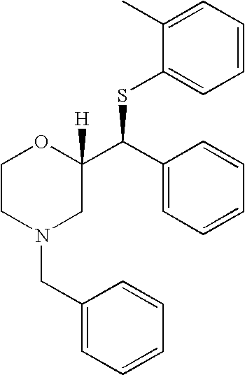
C1(C)=CC=CC=C1SC(C1([H])OCCN(CC2=CC=CC=C2)C1)C1=CC=CC=C1
